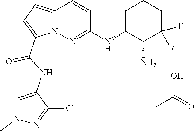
CC(O)=O.N12C(=CC=C1C(NC1=CN(C)N=C1Cl)=O)C=CC(NC1C(N)C(F)(F)CCC1)=N2
